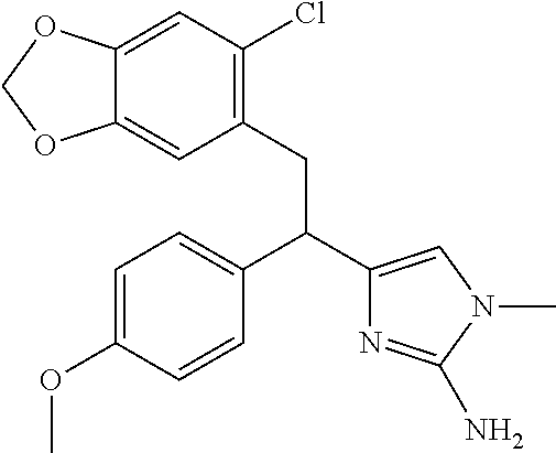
C1=C(OC)C=CC(C(C2=CN(C)C(N)=N2)CC2=C(Cl)C=C3C(=C2)OCO3)=C1
